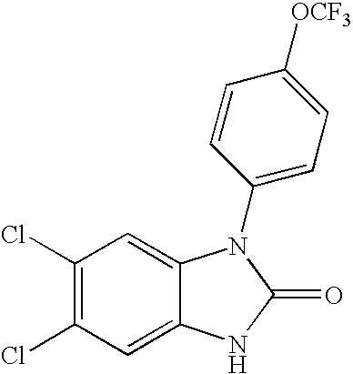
C1(Cl)=C(Cl)C=C2C(=C1)N(C1=CC=C([OCF3])C=C1)C(=O)N2
